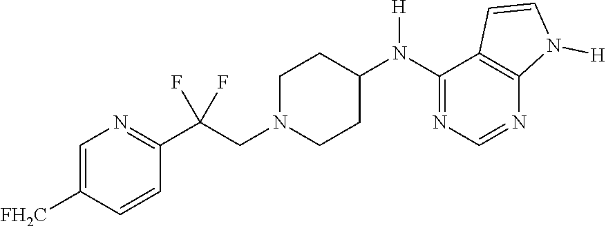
C1=C([FH2C])C=CC(C(CN2CCC(N(C3=NC=NC4=C3C=CN4[H])[H])CC2)(F)F)=N1
